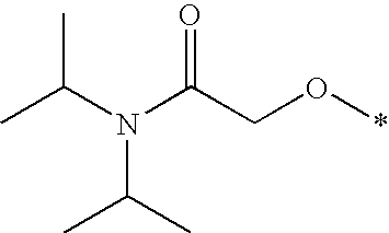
CC(N(C(CO*)=O)C(C)C)C
